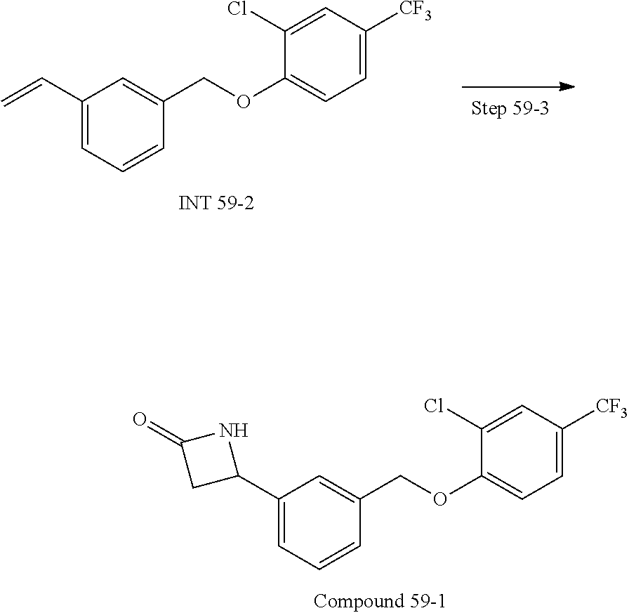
C1(C2NC(=O)C2)=CC=CC(COC2=CC=C([CF3])C=C2Cl)=C1.C1(C=C)=CC=CC(COC2=CC=C([CF3])C=C2Cl)=C1
